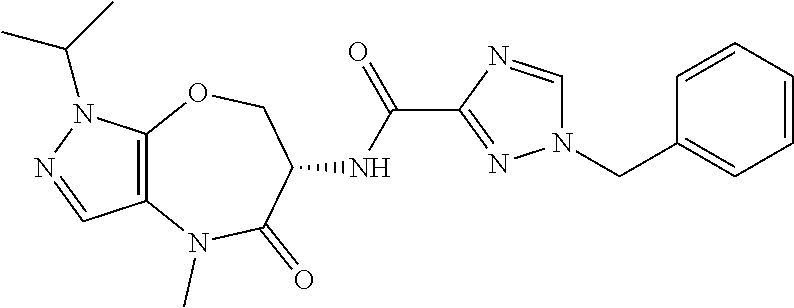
C12=C(OCC(NC(=O)C3=NN(CC4=CC=CC=C4)C=N3)C(=O)N1C)N(C(C)C)N=C2
